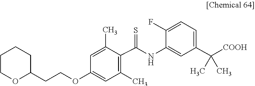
C1=C(NC(C2=C(C)C=C(OCCC3OCCCC3)C=C2C)=S)C(F)=CC=C1C([COOH])(C)C
